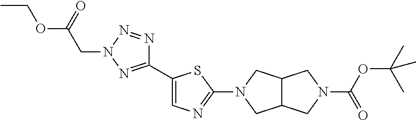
C12C(CN(C(OC(C)(C)C)=O)C1)CN(C1=NC=C(C3=NN(CC(=O)OCC)N=N3)S1)C2
